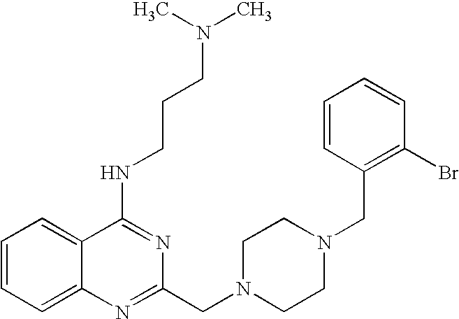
C1=CC=C2C(=C1)C(NCCCN(C)C)=NC(CN1CCN(CC3=C(Br)C=CC=C3)CC1)=N2
